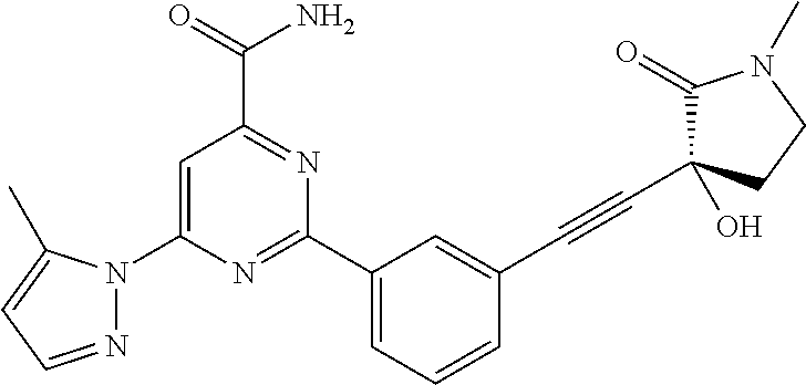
C1=C(N2N=CC=C2C)N=C(C2=CC=CC(C#CC3(O)C(=O)N(C)CC3)=C2)N=C1C(=O)N
